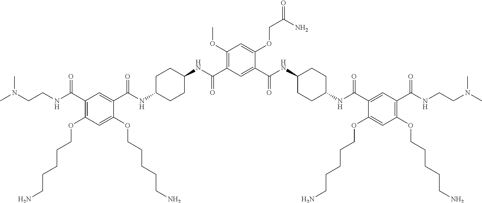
C1(C(NC2CCC(NC(C3=CC(C(NCCN(C)C)=O)=C(OCCCCCN)C=C3OCCCCCN)=O)CC2)=O)=CC(C(NC2CCC(NC(C3=CC(C(NCCN(C)C)=O)=C(OCCCCCN)C=C3OCCCCCN)=O)CC2)=O)=C(OC)C=C1OCC(=O)N
